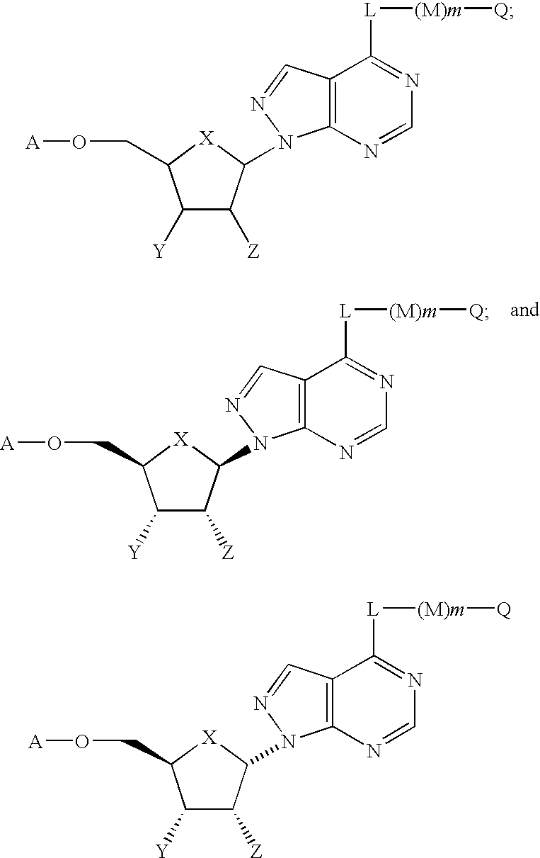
[A]OCC1C([Y])C([Z])C(N2C3=C(C([L][(M)m][Q])=NC=N3)C=N2)[X]1.[A]OCC1C([Y])C([Z])C(N2C3=C(C([L][(M)m][Q])=NC=N3)C=N2)[X]1.[A]OCC1C([Y])C([Z])C(N2C3=C(C([L][(M)m][Q])=NC=N3)C=N2)[X]1
